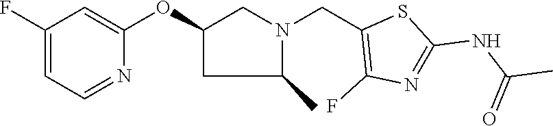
C1(F)=CC=NC(OC2CC(C)N(CC3=C(F)N=C(NC(C)=O)S3)C2)=C1
